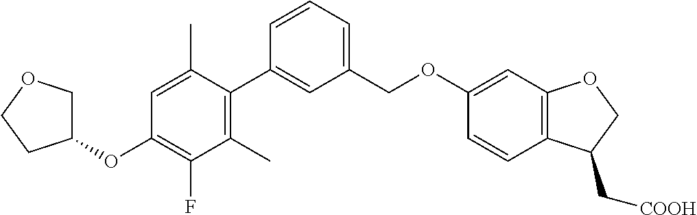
C1(C)=C(C2=CC(COC3=CC4=C(C=C3)C(C[COOH])CO4)=CC=C2)C(C)=CC(OC2COCC2)=C1F
